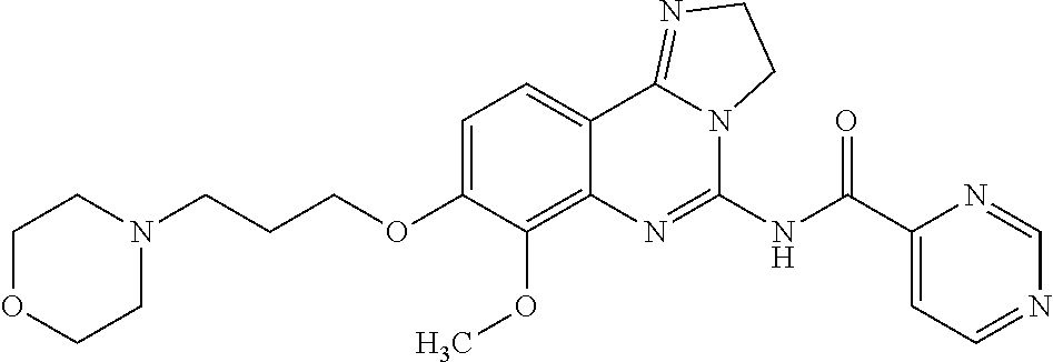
C1OCCN(CCCOC2=CC=C3C(=C2OC)N=C(NC(C2=CC=NC=N2)=O)N2C3=NCC2)C1
